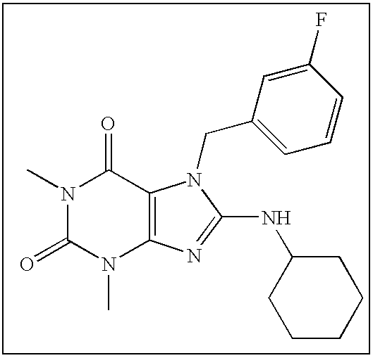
N1(C)C(=O)N(C)C2=C(C1=O)N(CC1=CC=CC(F)=C1)C(NC1CCCCC1)=N2
